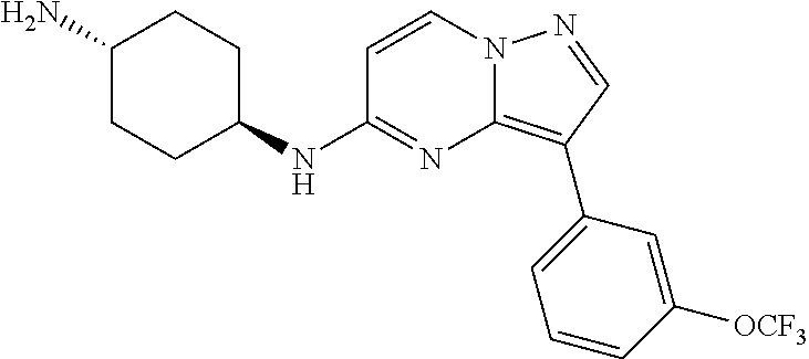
C1(N)CCC(NC2=NC3=C(C4=CC=CC([OCF3])=C4)C=NN3C=C2)CC1
